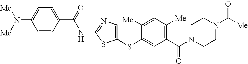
[Me]C1=CC([Me])=C(C(N2CCN(C([Me])=O)CC2)=O)C=C1SC1=CN=C(NC(C2=CC=C(N([Me])[Me])C=C2)=O)S1
